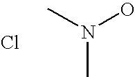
N(O)(C)C.Cl
